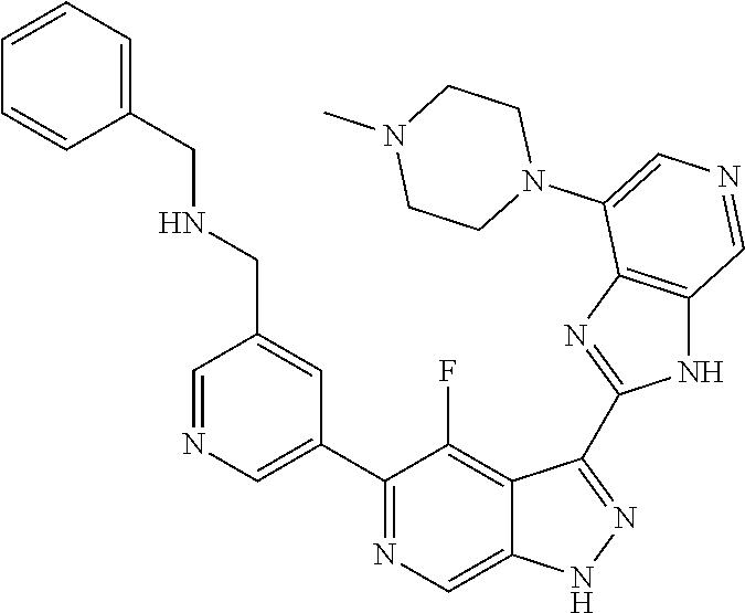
C1(C2=CN=CC(CNCC3=CC=CC=C3)=C2)=NC=C2C(=C1F)C(C1=NC3=C(N1)C=NC=C3N1CCN(C)CC1)=NN2
